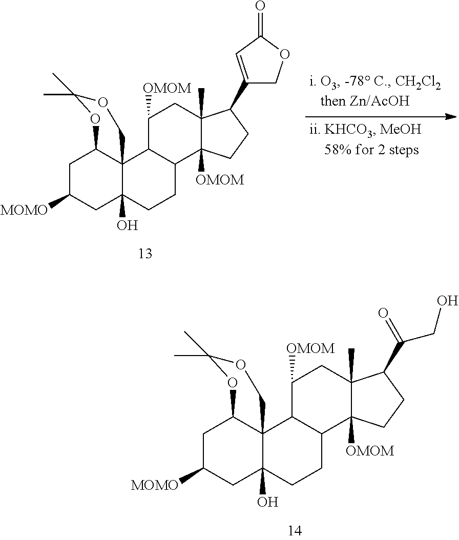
C1C([MOMO])CC2(O)C3(C1OC(C)(C)OC3)C1C(CC2)C2([OMOM])C(C)(CC1[OMOM])C(C(=O)CO)CC2.C1C([MOMO])CC2(O)C3(C1OC(C)(C)OC3)C1C(CC2)C2([OMOM])C(C)(CC1[OMOM])C(C1=CC(=O)OC1)CC2
